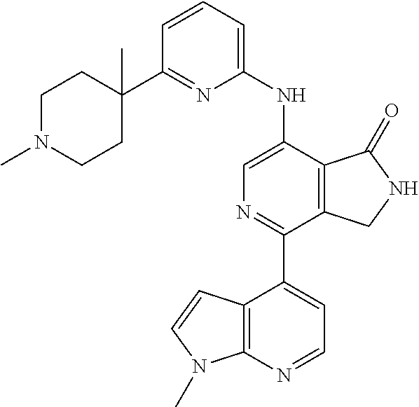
C1=CC=C(NC2=CN=C(C3=CC=NC4=C3C=CN4C)C3=C2C(=O)NC3)N=C1C1(C)CCN(C)CC1
